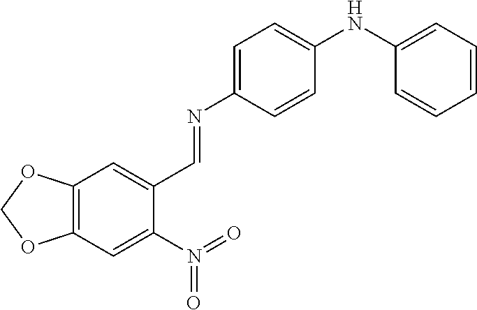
C1(NC2=CC=C(N=CC3=CC4=C(C=C3N(=O)=O)OCO4)C=C2)=CC=CC=C1
